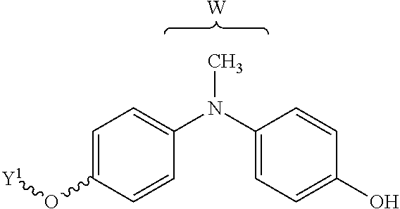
C1=C(O[Y1])C=CC(N(C2=CC=C(O)C=C2)C)=C1.[W]
